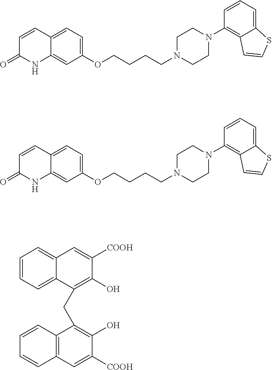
C12=CC=C(OCCCCN3CCN(C4=C5C(=CC=C4)SC=C5)CC3)C=C1NC(=O)C=C2.C12=CC=C(OCCCCN3CCN(C4=C5C(=CC=C4)SC=C5)CC3)C=C1NC(=O)C=C2.C1=CC=C2C(=C1)C=C([COOH])C(O)=C2CC1=C(O)C([COOH])=CC2=C1C=CC=C2
